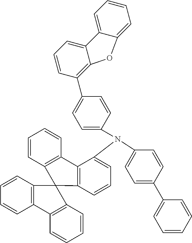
C1(C2=CC=CC=C2)=CC=C(N(C2=CC=CC3=C2C2=C(C=CC=C2)C32C3=C(C=CC=C3)C3=C2C=CC=C3)C2=CC=C(C3=C4C(=CC=C3)C3=CC=CC=C3O4)C=C2)C=C1
